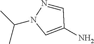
C1=NN(C(C)C)C=C1N
